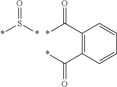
*S(*)=O.*C(C1=C(C(=O)*)C=CC=C1)=O
